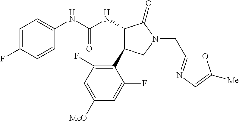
C1(NC(NC2C(C3=C(F)C=C([OMe])C=C3F)CN(CC3=NC=C([Me])O3)C2=O)=O)=CC=C(F)C=C1
